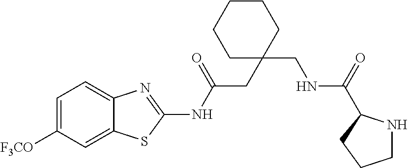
C1=C([F3CO])C=C2C(=C1)N=C(NC(CC1(CNC(=O)C3NCCC3)CCCCC1)=O)S2
